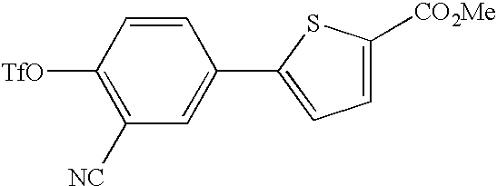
C1([NC])=C([TfO])C=CC(C2=CC=C([CO2Me])S2)=C1
